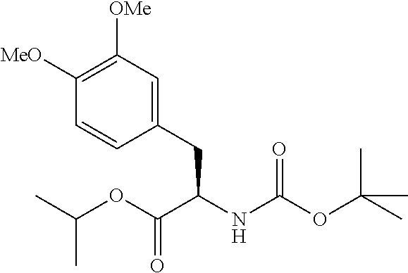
C1(CC(NC(OC(C)(C)C)=O)C(OC(C)C)=O)=CC([OMe])=C([MeO])C=C1
